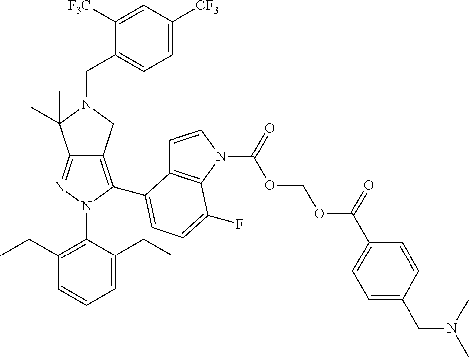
N1=C2C(=C(C3=CC=C(F)C4=C3C=CN4C(OCOC(C3=CC=C(CN(C)C)C=C3)=O)=O)N1C1=C(CC)C=CC=C1CC)CN(CC1=CC=C([CF3])C=C1[F3C])C2(C)C
